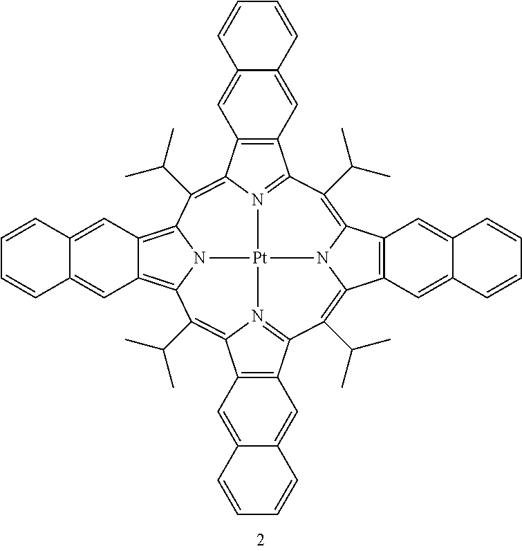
C1=CC2=CC3=C(C=C2C=C1)C1=N2C3=C(C(C)C)C3=C4C=C5C=CC=CC5=CC4=C4N3[Pt]23N2=C(C5=C(C=C6C=CC=CC6=C5)C2=C4C(C)C)C(C(C)C)=C2C4=C(C=C5C(=C4)C=CC=C5)C(=C1C(C)C)N32
